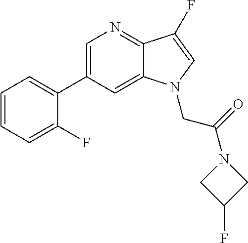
C1=C(C2=CC=CC=C2F)C=C2C(=N1)C(F)=CN2CC(N1CC(F)C1)=O
